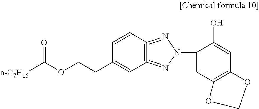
C1=CC2=C(=NN(C3=CC4=C(C=C3O)OCO4)N=2)C=C1CCOC([n-C7H15])=O
